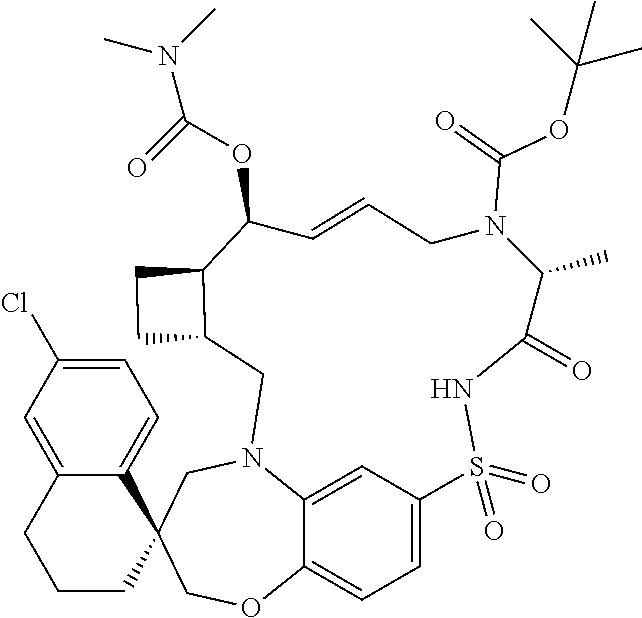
C1=C2C3=CC=C1S(=O)(=O)NC(=O)C(C)N(C(=O)OC(C)(C)C)CC=CC(OC(N(C)C)=O)C1CCC1CN2CC1(CO3)C2=CC=C(Cl)C=C2CCC1
